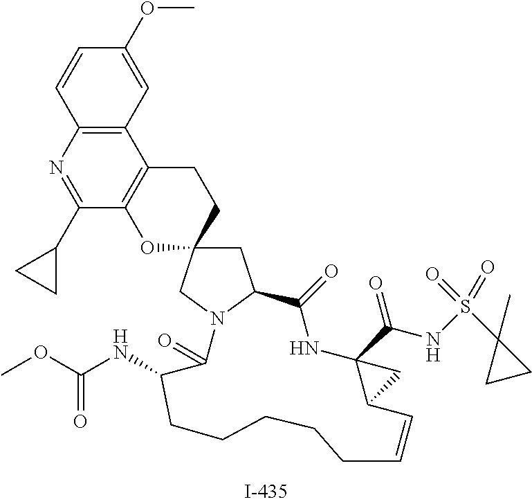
C1=CC2=C(C=C1OC)C1=C(C(C3CC3)=N2)OC2(CC1)CC1N(C2)C(=O)C(NC(OC)=O)CCCCCC=CC2C(C(NS(C3(C)CC3)(=O)=O)=O)(NC1=O)C2
